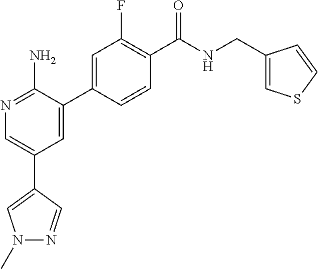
N1=C(N)C(C2=CC(F)=C(C(NCC3=CSC=C3)=O)C=C2)=CC(C2=CN(C)N=C2)=C1
